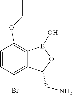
C1=CC(Br)=C2C(=C1OCC)B(O)OC2CN
